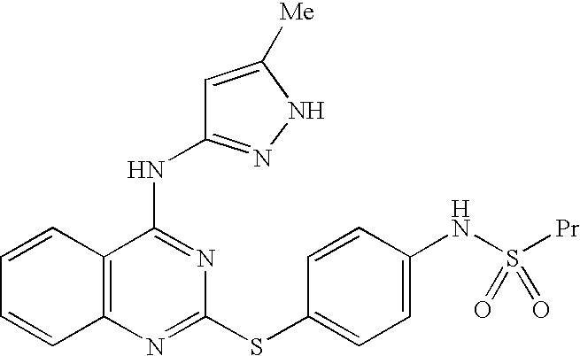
C1=CC2=C(C=C1)N=C(SC1=CC=C(NS([Pr])(=O)=O)C=C1)N=C2NC1=NNC([Me])=C1
